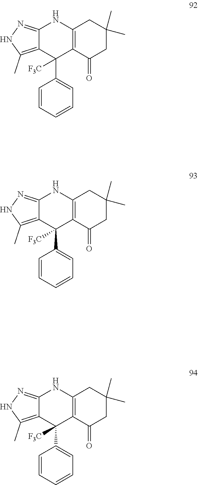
C12=C(C(=O)CC(C)(C)C1)C(C1=CC=CC=C1)([F3C])C1=C(C)NN=C1N2.C12=C(C(=O)CC(C)(C)C1)C(C1=CC=CC=C1)([F3C])C1=C(C)NN=C1N2.C12=C(C(=O)CC(C)(C)C1)C(C1=CC=CC=C1)([F3C])C1=C(C)NN=C1N2
